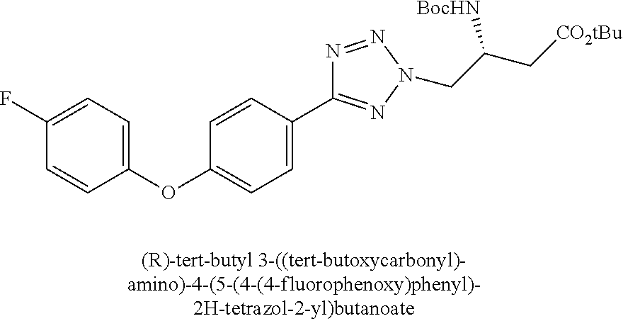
C1(OC2=CC=C(C3=NN(CC(C[CO2tBu])[BocHN])N=N3)C=C2)=CC=C(F)C=C1
